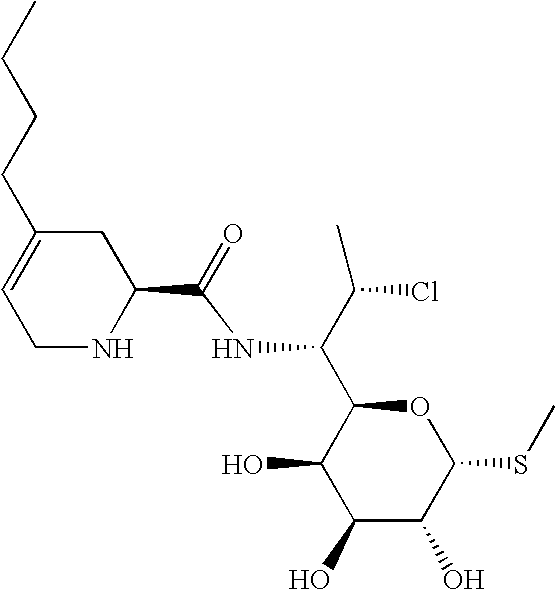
C(NC(C(C)Cl)C1C(O)C(O)C(O)C(SC)O1)(=O)C1CC(CCCC)=CCN1
